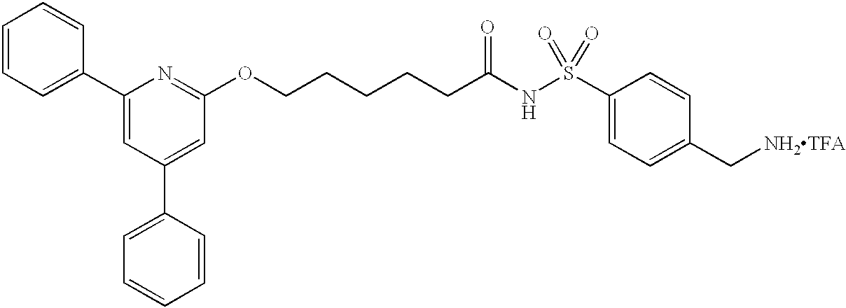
C1(C2=CC(C3=CC=CC=C3)=CC(OCCCCCC(NS(C3=CC=C(C[NH2TFA])C=C3)(=O)=O)=O)=N2)=CC=CC=C1
